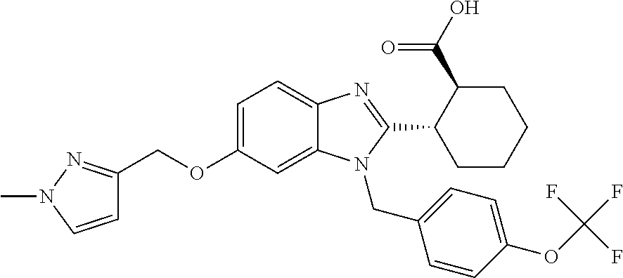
C1=C(OCC2=NN(C)C=C2)C=C2C(=C1)N=C(C1C(C(O)=O)CCCC1)N2CC1=CC=C(OC(F)(F)F)C=C1
